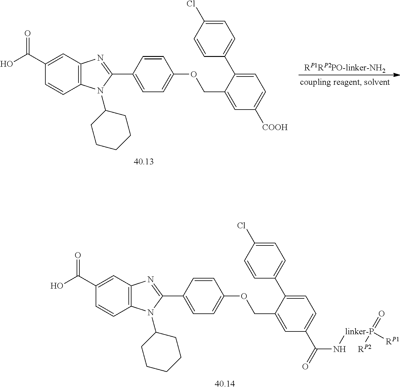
C1(C(O)=O)=CC2=C(C=C1)N(C1CCCCC1)C(C1=CC=C(OCC3=CC([COOH])=CC=C3C3=CC=C(Cl)C=C3)C=C1)=N2.C1(C(O)=O)=CC2=C(C=C1)N(C1CCCCC1)C(C1=CC=C(OCC3=CC(C(=O)N[linker-P](=O)([RP1])[RP2])=CC=C3C3=CC=C(Cl)C=C3)C=C1)=N2
